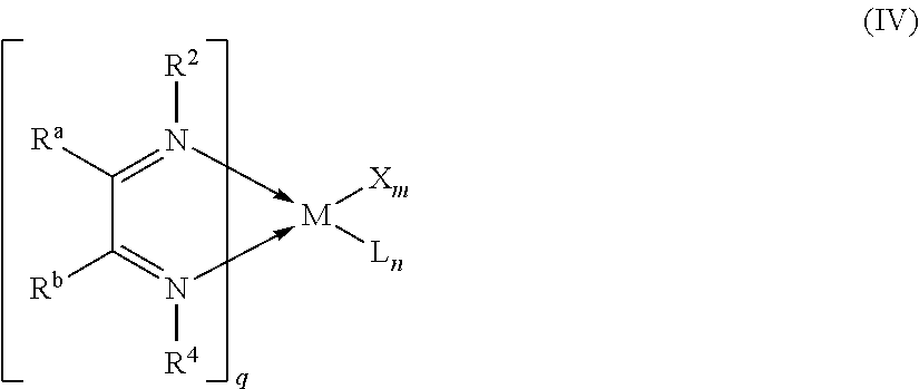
C1([Ra])=N([R2])->[M]([Xm])([Ln])-N([R4])=C1[Rb]
